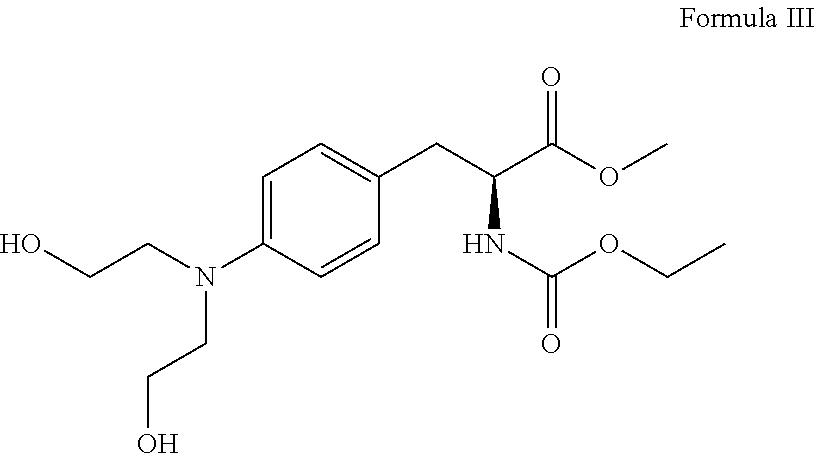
C1=C(N(CCO)CCO)C=CC(CC(C(OC)=O)NC(=O)OCC)=C1
